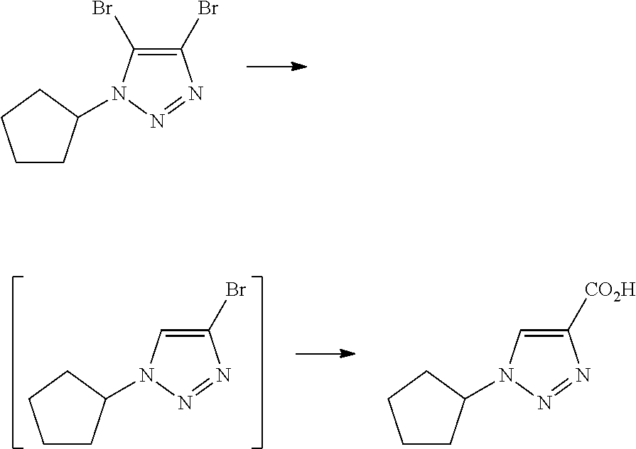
C1CC(N2C(Br)=C(Br)N=N2)CC1.C1CC(N2C=C(Br)N=N2)CC1.C1CC(N2C=C([CO2H])N=N2)CC1
